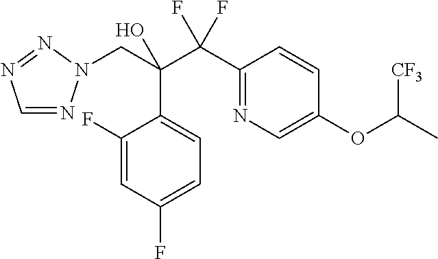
C1=NN(CC(C(C2=NC=C(OC(C)[CF3])C=C2)(F)F)(O)C2=CC=C(F)C=C2F)N=N1
